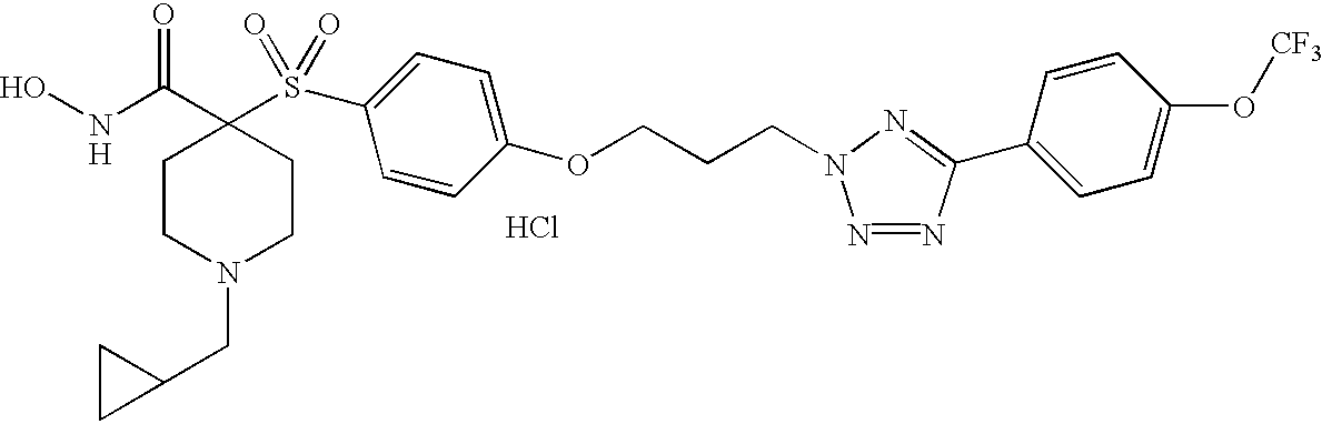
[H].N1(CC2CC2)CCC(C(NO)=O)(S(=O)(=O)C2=CC=C(OCCCN3N=NC(C4=CC=C(O[CF3])C=C4)=N3)C=C2)CC1.Cl
